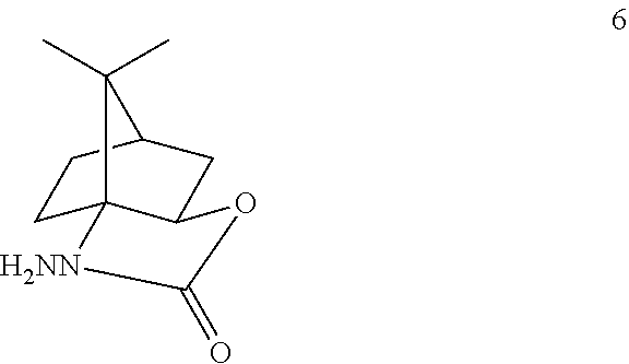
C1CC2CC3C1(C2(C)C)[H2NN]C(=O)O3
